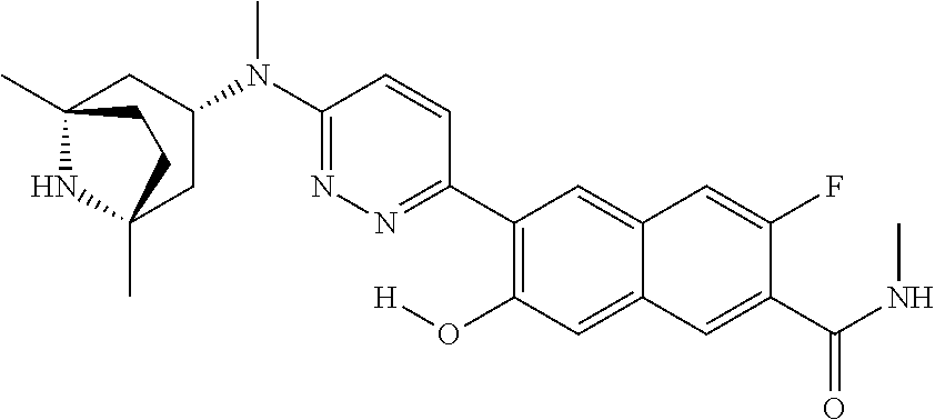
C12(C)NC(C)(CC(N(C3=NN=C(C4=C(O[H])C=C5C(=C4)C=C(F)C(C(NC)=O)=C5)C=C3)C)C1)CC2
